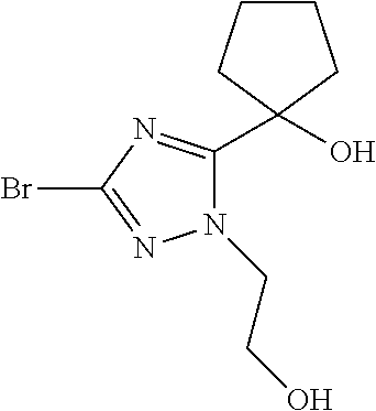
N1(CCO)C(C2(O)CCCC2)=NC(Br)=N1
